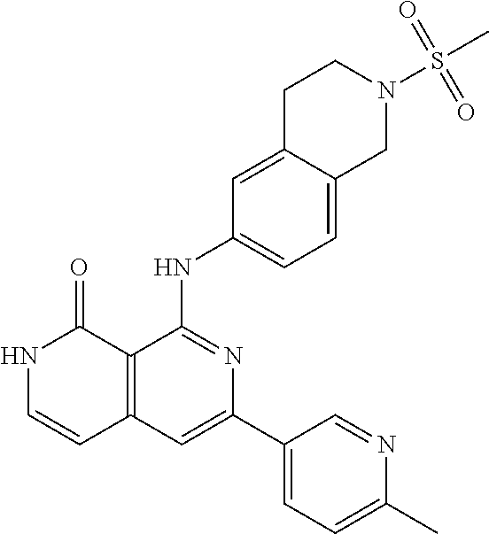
C12=C(C=C(C3=CC=C(C)N=C3)N=C1NC1=CC=C3C(=C1)CCN(S(C)(=O)=O)C3)C=CNC2=O
